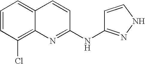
C1=CC(Cl)=C2C(=C1)C=CC(NC1=NNC=C1)=N2
